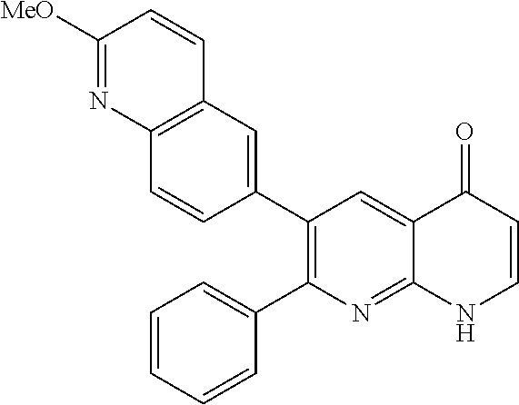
C12=C(C=C(C3=C(C4=CC=CC=C4)N=C4C(=C3)C(=O)C=CN4)C=C1)C=CC([MeO])=N2
